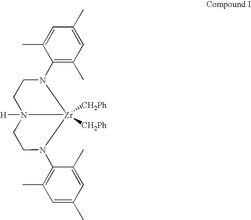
C1(N2CCN3([H])CCN(C4=C(C)C=C(C)C=C4C)[Zr]23([CH2Ph])[CH2Ph])=C(C)C=C(C)C=C1C
